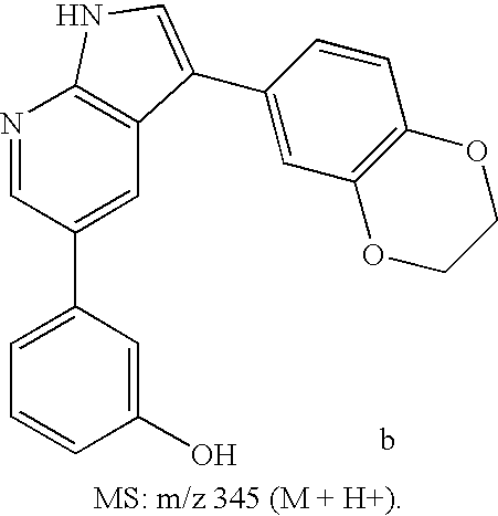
C1=C(C2=CC3=C(N=C2)NC=C3C2=CC3=C(C=C2)OCCO3)C=C(O)C=C1
